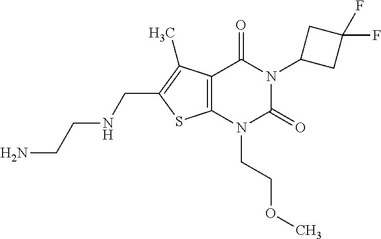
C12=C(N(CCOC)C(=O)N(C3CC(F)(F)C3)C1=O)SC(CNCCN)=C2C
